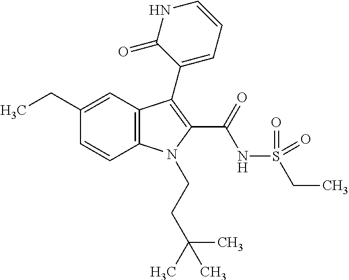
C1(CC)=CC2=C(C=C1)N(CCC(C)(C)C)C(C(=O)NS(=O)(=O)CC)=C2C1=CC=CNC1=O
